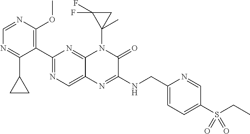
C1(C2=NC=C3C(=N2)N(C2(C)CC2(F)F)C(=O)C(NCC2=CC=C(S(CC)(=O)=O)C=N2)=N3)=C(OC)N=CN=C1C1CC1
